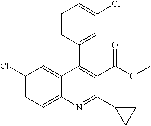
C12=CC=C(Cl)C=C1C(C1=CC(Cl)=CC=C1)=C(C(OC)=O)C(C1CC1)=N2
